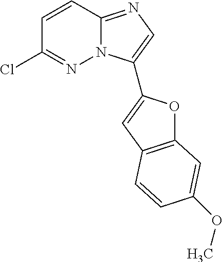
C1(Cl)=NN2C(=NC=C2C2=CC3=C(O2)C=C(OC)C=C3)C=C1
